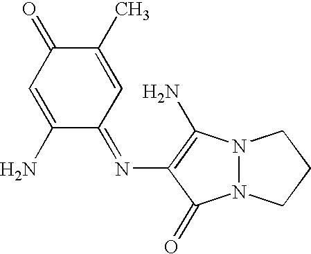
C1(C)=CC(=NC2=C(N)N3N(C2=O)CCC3)C(N)=CC1=O
